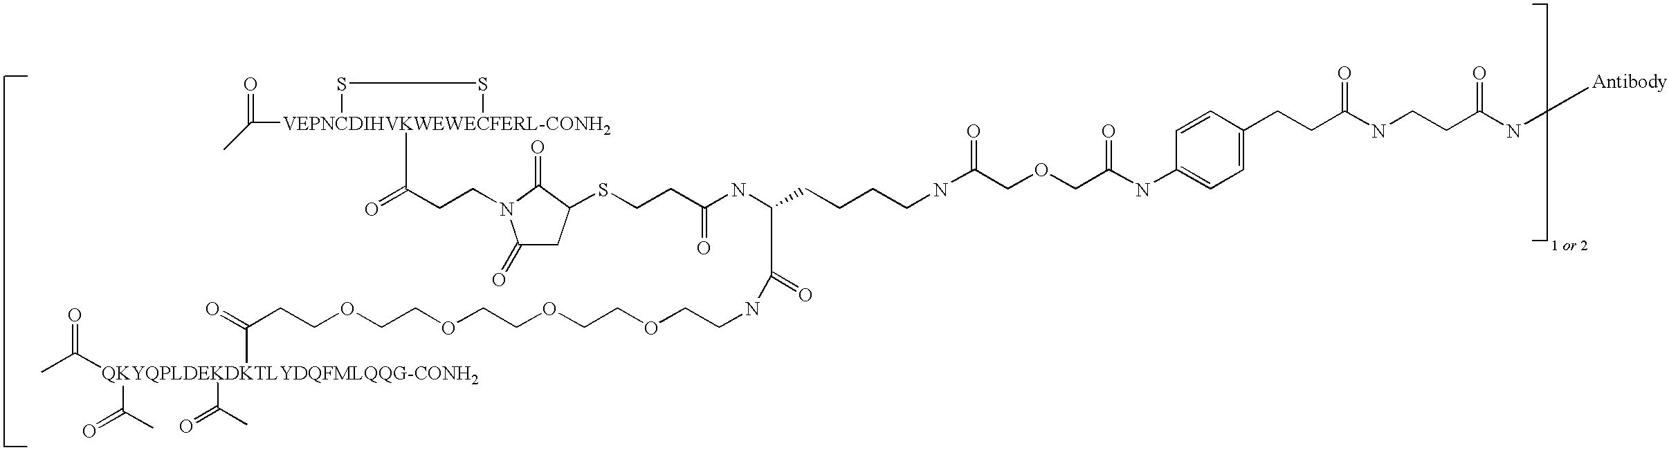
C1(=O)CC(SCCC(NC(C(=O)NCCOCCOCCOCCOCCC(=O)[QKYQPLDEKDKTLYDQFMLQQG-CONH2](C(C)=O)(C(=O)C)C(C)=O)CCCCNC(=O)COCC(=O)NC2=CC=C(CCC(=O)NCCC(=O)N[Antibody])C=C2)=O)C(=O)N1CCC(=O)[VEPNCDIHVKWEWECFERL-CONH2]1(C(C)=O)SS1
